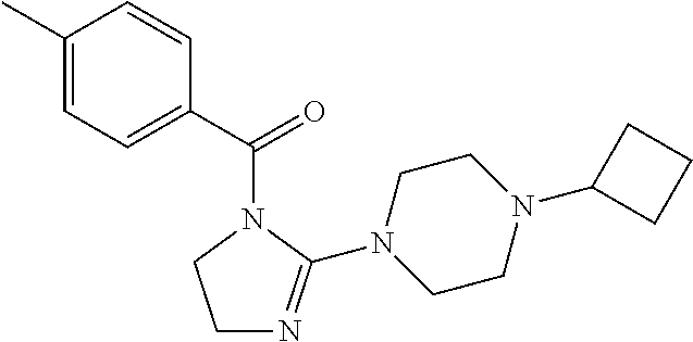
C1N=C(N2CCN(C3CCC3)CC2)N(C(C2=CC=C(C)C=C2)=O)C1
